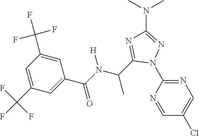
C1=NC(N2N=C(N(C)C)N=C2C(C)N([H])C(=O)C2=CC(C(F)(F)F)=CC(C(F)(F)F)=C2)=NC=C1Cl
